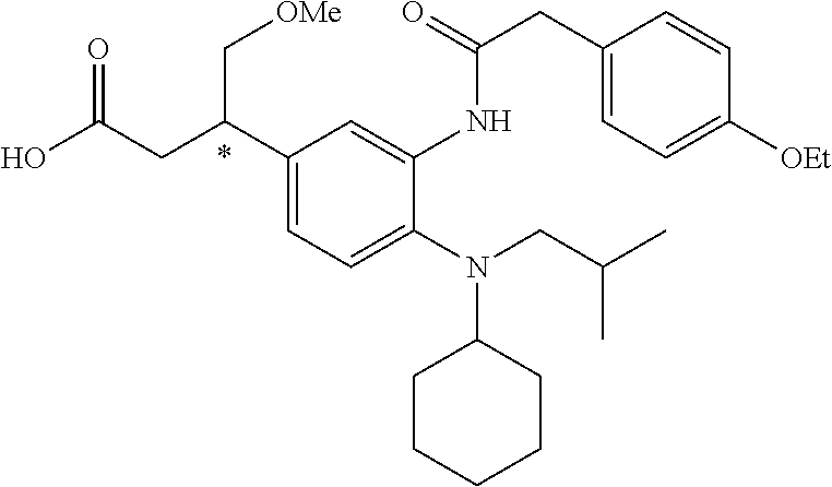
N(C1CCCCC1)(CC(C)C)C1=CC=C(C(CC(O)=O)C[OMe])C=C1NC(=O)CC1=CC=C([OEt])C=C1
